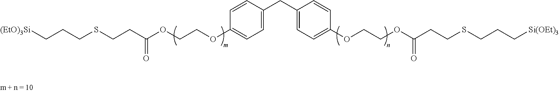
C1=C(OCCOC(CCSCCC[(EtO)3Si])=O)C=CC(CC2=CC=C(OCCOC(CCSCCC[Si(OEt)3])=O)C=C2)=C1
